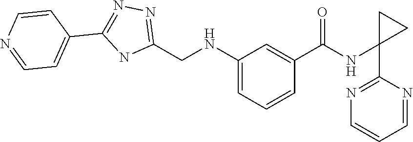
C1(CNC2=CC=CC(C(=O)NC3(C4=NC=CC=N4)CC3)=C2)=NN=C(C2=CC=NC=C2)N1
